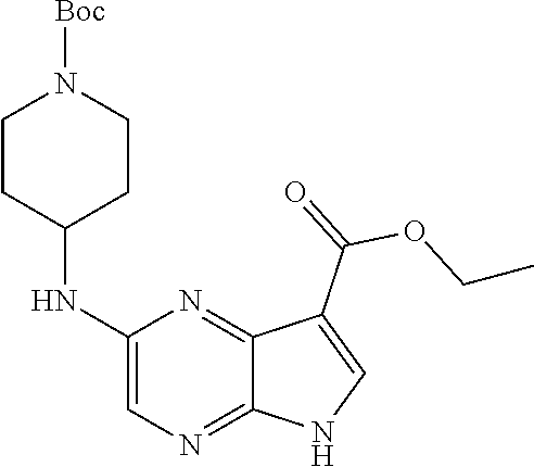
C1(NC2CCN([Boc])CC2)=CN=C2C(=N1)C(C(=O)OCC)=CN2
